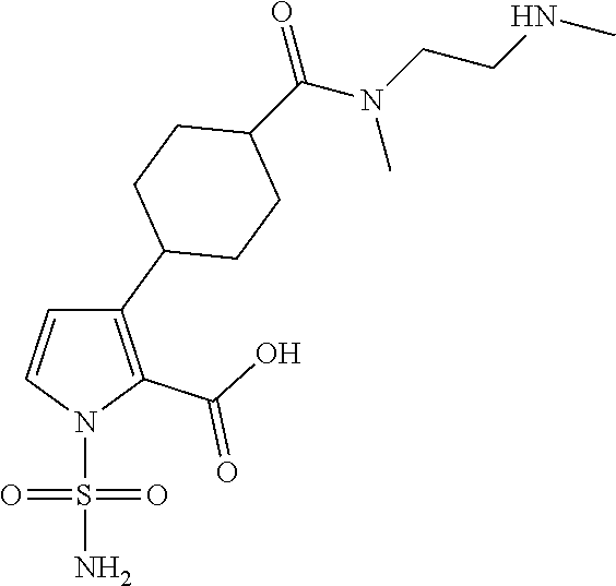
N1(S(N)(=O)=O)C(C(=O)O)=C(C2CCC(C(N(CCNC)C)=O)CC2)C=C1
